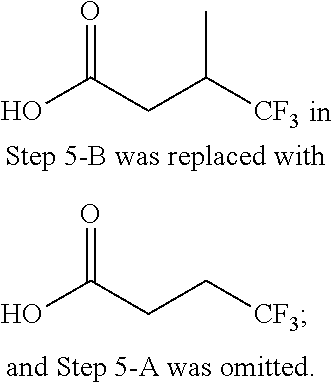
OC(CC([CF3])C)=O.OC(CC[CF3])=O
